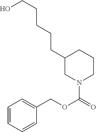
C1=CC=CC(COC(=O)N2CCCC(CCCCCO)C2)=C1
